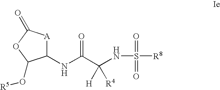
C1(NC(C(NS([R8])(=O)=O)([H])[R4])=O)[A]C(=O)OC1O[R5]
